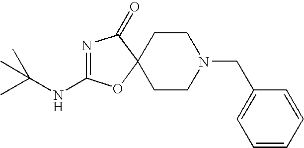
N1=C(NC(C)(C)C)OC2(C1=O)CCN(CC1=CC=CC=C1)CC2
